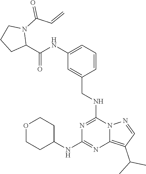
C1(NC(=O)C2N(C(=O)C=C)CCC2)=CC=CC(CNC2=NC(NC3CCOCC3)=NC3=C(C(C)C)C=NN23)=C1
